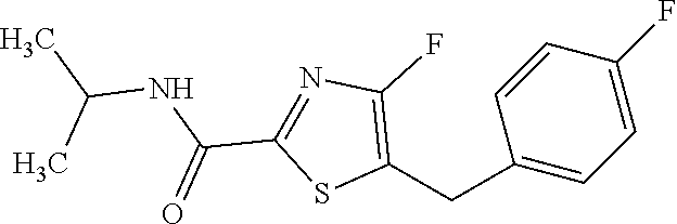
C1(CC2=CC=C(F)C=C2)=C(F)N=C(C(NC(C)C)=O)S1
